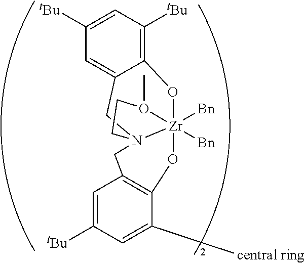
C1([tBu])=CC([tBu])=C2C(=C1)CN13[Zr]([Bn])([Bn])(O2)(OC2=C(C1)C=C([tBu])C=C2C)O(C)CC3
